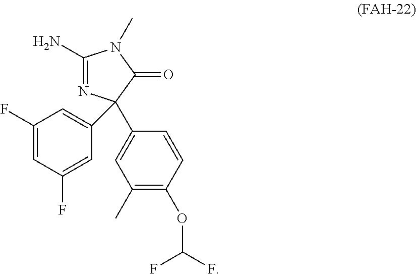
C1(N)=NC(C2=CC(C)=C(OC(F)F)C=C2)(C2=CC(F)=CC(F)=C2)C(=O)N1C
